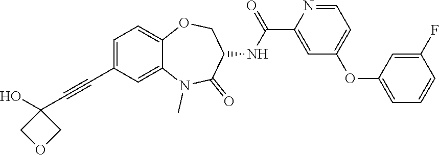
C1=C(C#CC2(O)COC2)C=C2C(=C1)OCC(NC(C1=CC(OC3=CC=CC(F)=C3)=CC=N1)=O)C(=O)N2C
